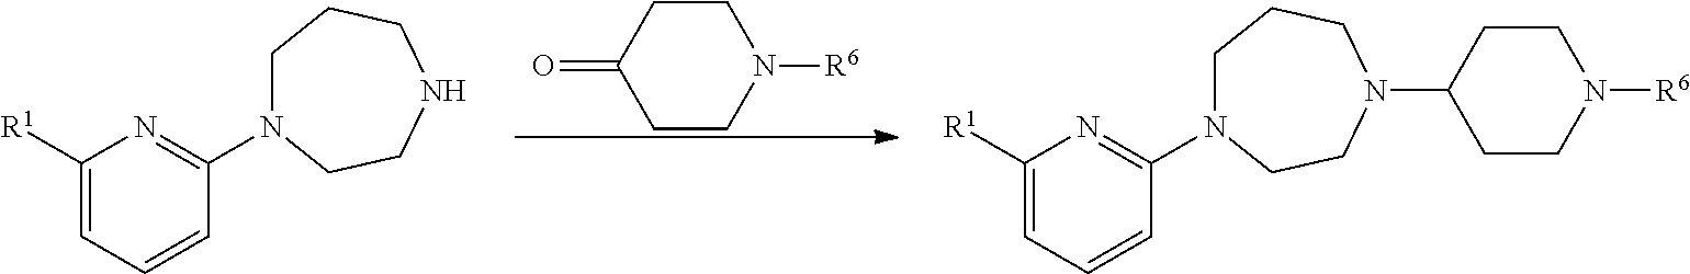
C1CN([R6])CCC1=O.C1N(C2=NC([R1])=CC=C2)CCNCC1.C1N(C2=NC([R1])=CC=C2)CCN(C2CCN([R6])CC2)CC1
